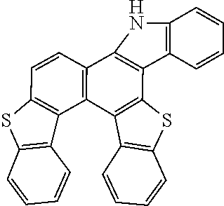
C12=C(SC3=C1C1=C(C=CC4=C1C1=C(C=CC=C1)S4)C1=C3C3=C(C=CC=C3)N1)C=CC=C2
